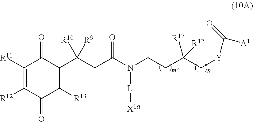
C1([R11])=C([R12])C(=O)C([R13])=C(C(CC(N(CCC(C[Y]C([A1])=O)([R17])[R17])[L][X1a])=O)([R10])[R9])C1=O
